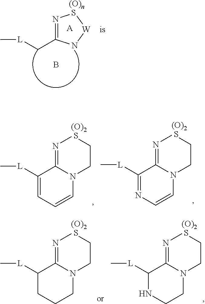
C1([L]C)=CC=CN2C1=N[(O)2 S]CC2.C1([L]C)=NC=CN2C1=N[(O)2 S]CC2.C1([L]C)NCCN2C1=N[(O)2 S]CC2.C1([L]C)CCCN2C1=N[(O)2 S]CC2.N1=C(C[L]C)N[W][(O)n S]1.[A].B
